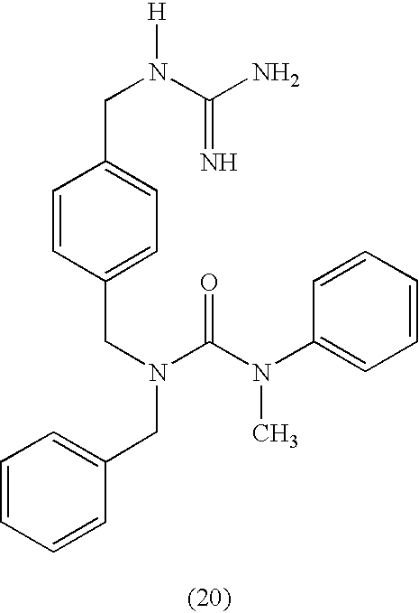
C1=CC=CC(CN(CC2=CC=C(CN(C(N)=N)[H])C=C2)C(N(C2=CC=CC=C2)C)=O)=C1
